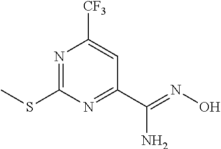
N1=C(SC)N=C(C(=NO)N)C=C1[CF3]
